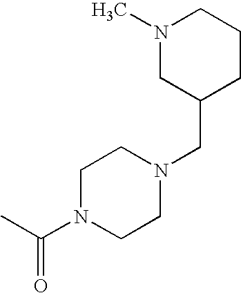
N1(C)CC(CN2CCN(C(C)=O)CC2)CCC1
